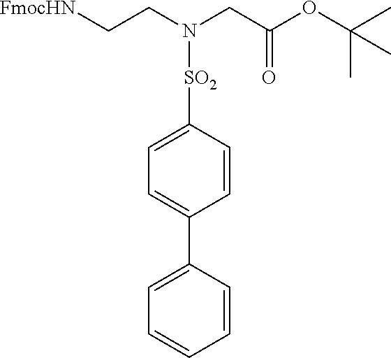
C1=C(C2=CC=C([SO2]N(CC(OC(C)(C)C)=O)CC[FmocHN])C=C2)C=CC=C1
